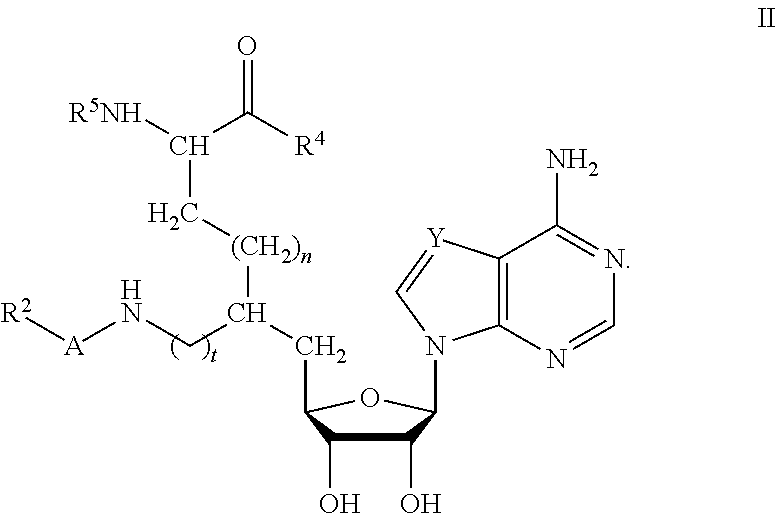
[R5NH]C(C([R4])=O)C[(CH2)n]C(CC1C(O)C(O)C(N2C3=C(C(N)=NC=N3)[Y]=C2)O1)CN[A][R2]
